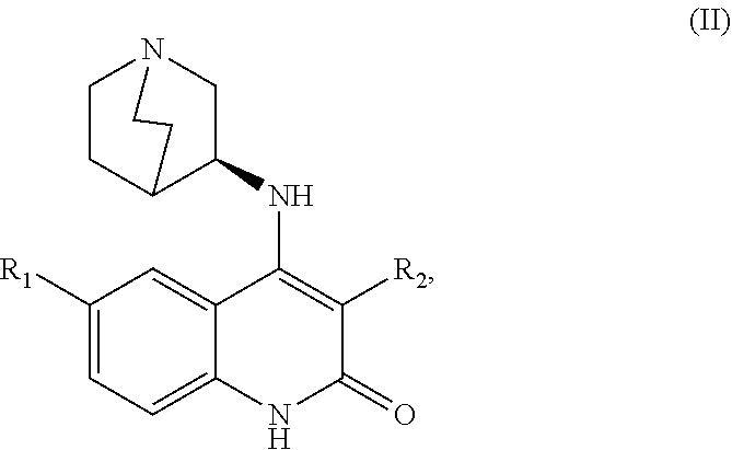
C1([R1])=CC=C2C(=C1)C(NC1CN3CCC1CC3)=C([R2])C(=O)N2
